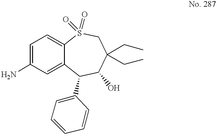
C1=C(N)C=C2C(=C1)S(=O)(=O)CC(CC)(CC)C(O)C2C1=CC=CC=C1
